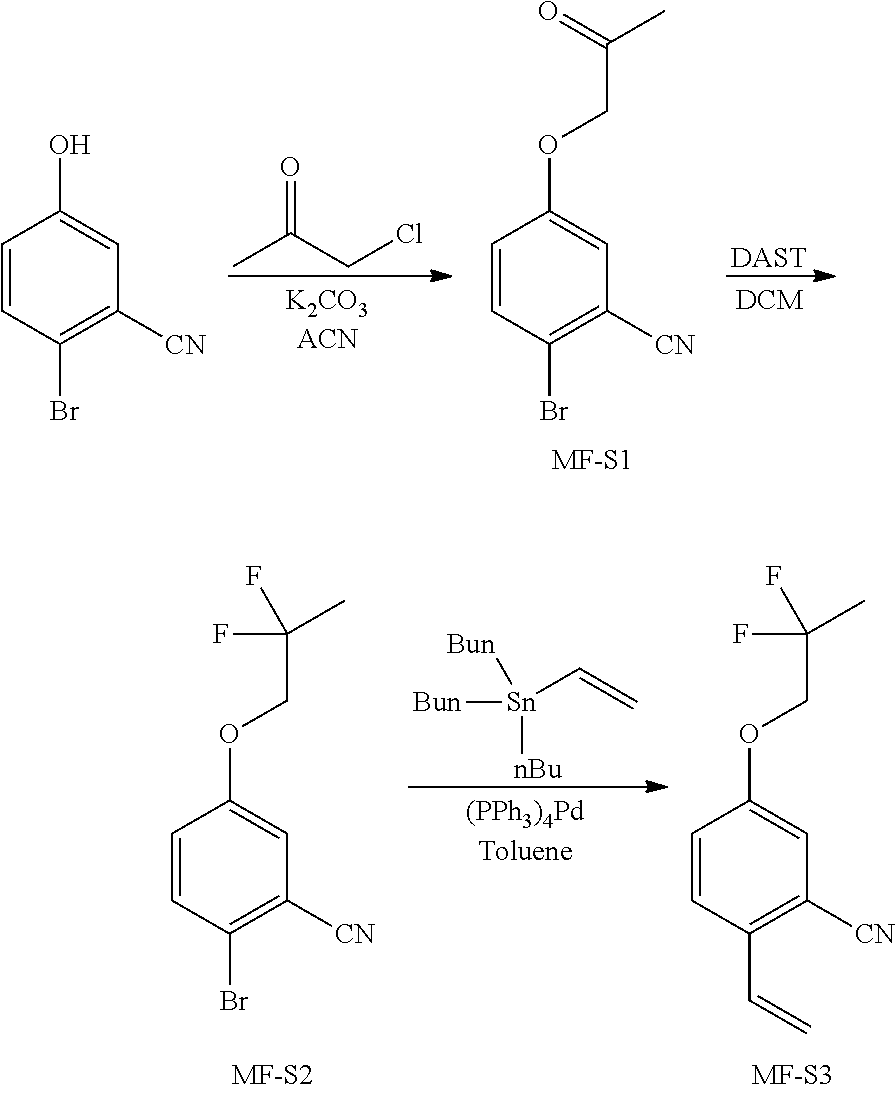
[Sn](C=C)([Bun])([Bun])[nBu].C1=CC(Br)=C([CN])C=C1OCC(C)(F)F.C1=CC(C=C)=C([CN])C=C1OCC(C)(F)F.C1=CC(Br)=C([CN])C=C1OCC(C)=O.C1=CC(Br)=C([CN])C=C1O.CC(CCl)=O.[DAST]
